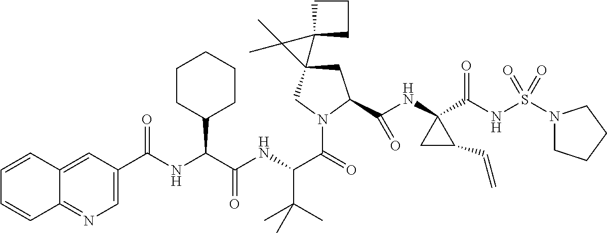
C1C(C(NC2(C(NS(N3CCCC3)(=O)=O)=O)CC2C=C)=O)N(C(C(NC(C(NC(=O)C2=CN=C3C(=C2)C=CC=C3)C2CCCCC2)=O)C(C)(C)C)=O)CC12C1(CCC1)C2(C)C
